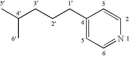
C1(CCCC(C)C)=CC=NC=C1
